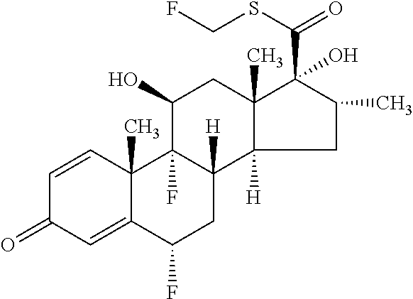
C1=CC2(C)C(=CC1=O)C(F)CC1([H])C2(F)C(O)CC2(C)C1([H])CC(C)C2(C(SCF)=O)O
